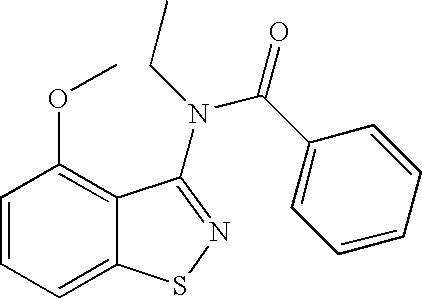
C1=CC=C2C(=C1OC)C(N(CC)C(C1=CC=CC=C1)=O)=NS2
